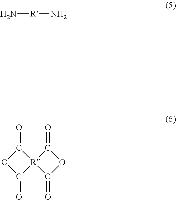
N[R]N.O1C(=O)[R]2(C1=O)C(=O)OC2=O
